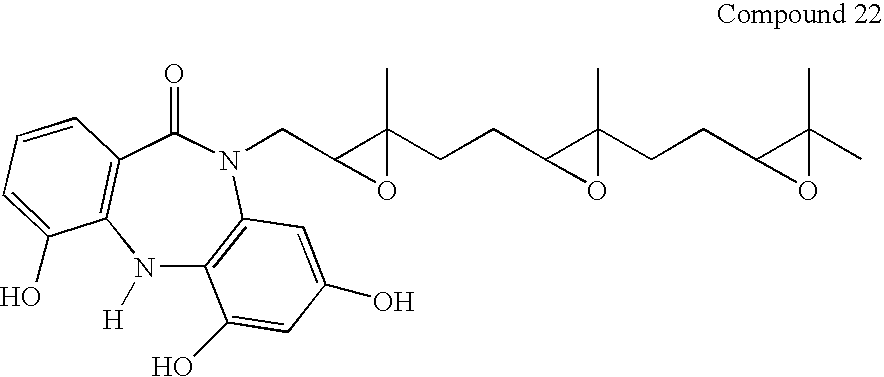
N1([H])C2=C(N(CC3C(CCC4C(CCC5C(C)(C)O5)(C)O4)(C)O3)C(=O)C3=C1C(O)=CC=C3)C=C(O)C=C2O
